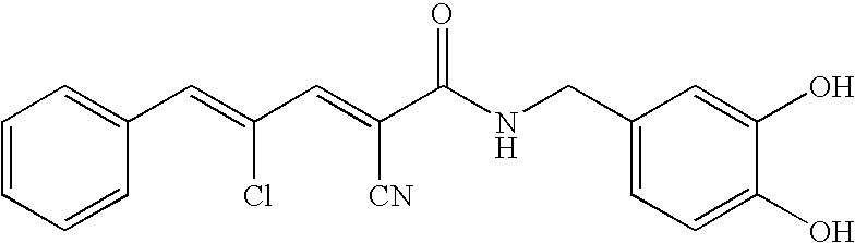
C1=CC=CC(C=C(C=C(C(NCC2=CC=C(O)C(O)=C2)=O)[CN])Cl)=C1
